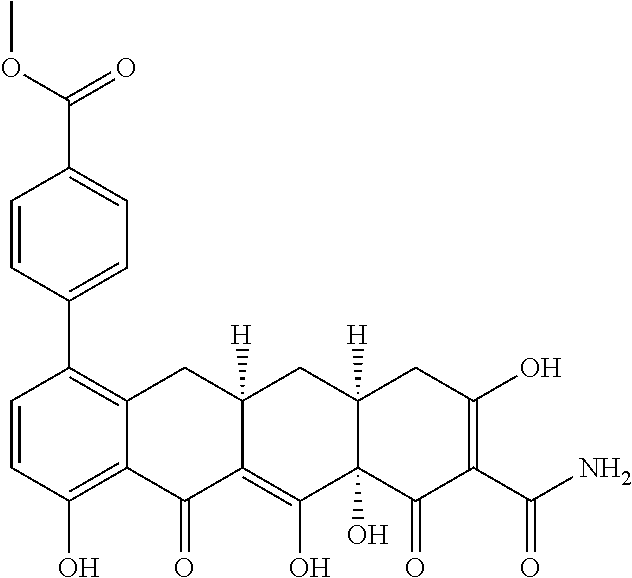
C1=CC(O)=C2C(=C1C1=CC=C(C(OC)=O)C=C1)CC1([H])C(=C(O)C3(O)C([H])(C1)CC(O)=C(C(N)=O)C3=O)C2=O
